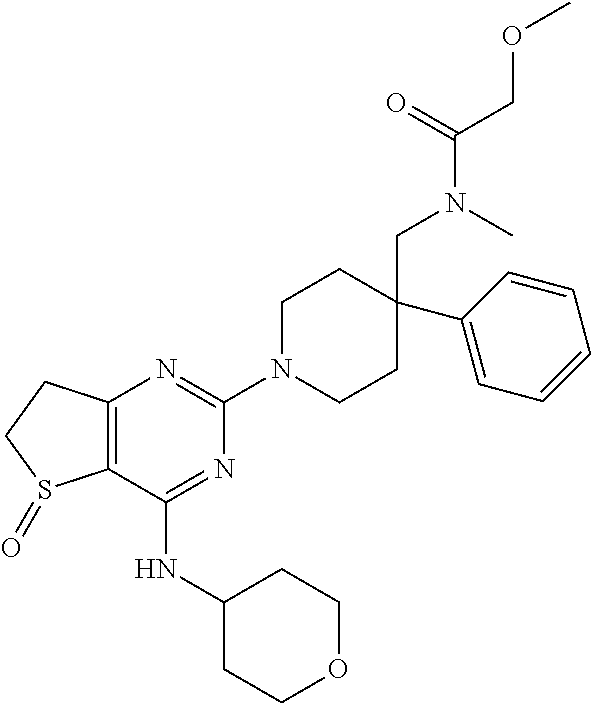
C1(NC2CCOCC2)=NC(N2CCC(CN(C)C(=O)COC)(C3=CC=CC=C3)CC2)=NC2=C1S(=O)CC2
